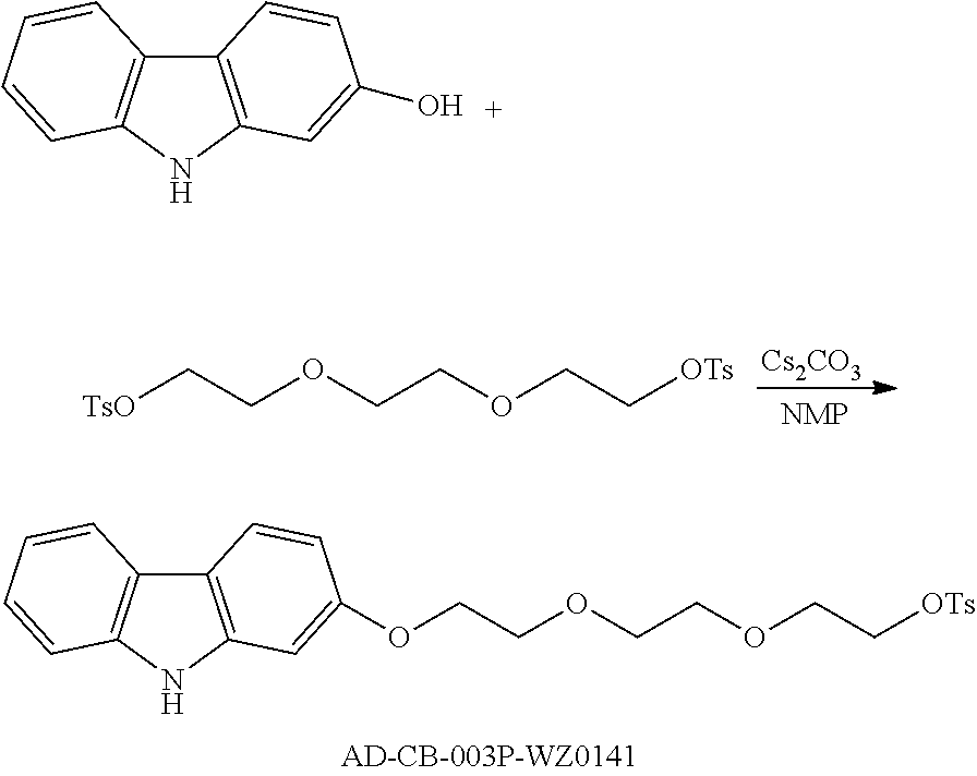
C12=C(NC3=C1C=CC(OCCOCCOCC[OTs])=C3)C=CC=C2.[Cs2CO3].[TsO]CCOCCOCC[OTs].C12=C(NC3=C1C=CC(O)=C3)C=CC=C2
